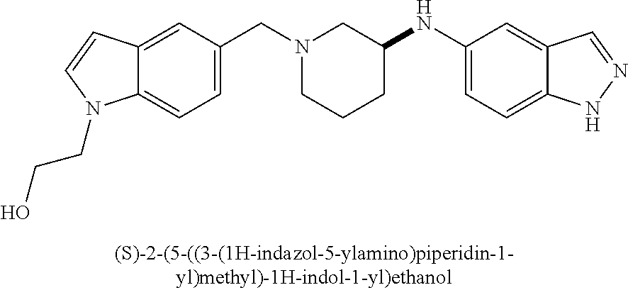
C(N1CCCC(NC2=CC=C3C(=C2)C=NN3)C1)C1=CC=C2C(=C1)C=CN2CCO
